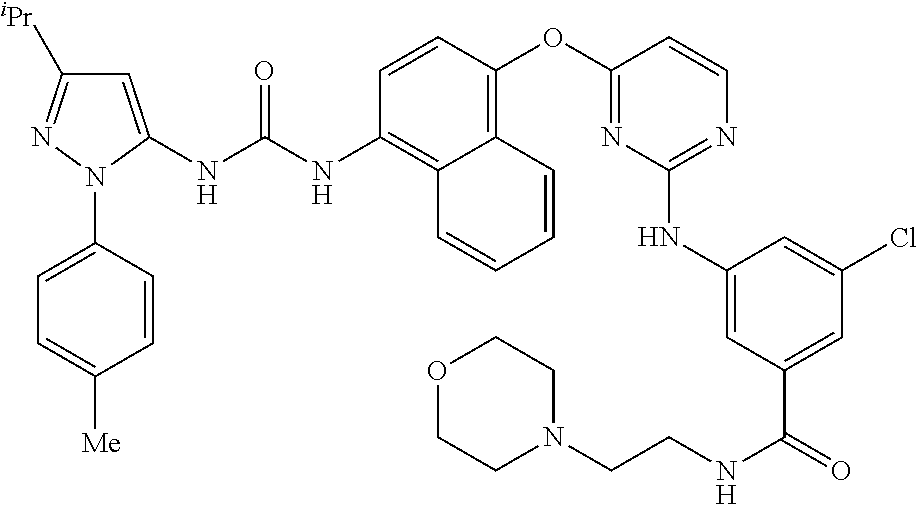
C1=CC(OC2=NC(NC3=CC(C(=O)NCCN4CCOCC4)=CC(Cl)=C3)=NC=C2)=C2C(=C1NC(NC1=CC([iPr])=NN1C1=CC=C([Me])C=C1)=O)C=CC=C2
